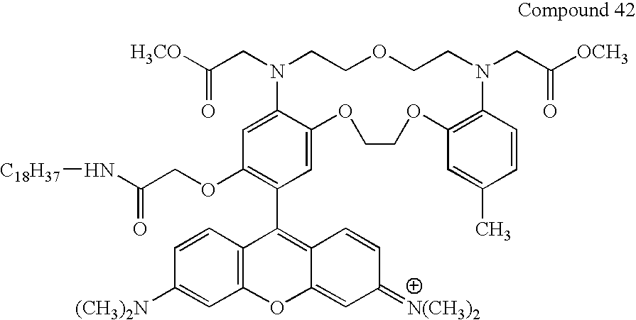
C(CN1CCOCCN(CC([OCH3])=O)C2=C(C=C(C)C=C2)OCCOC2=CC(C3=C4C(=CC(=[N(CH3)2])C=C4)OC4=C3C=CC([(CH3)2N])=C4)=C(OCC(=O)N[C18H37])C=C12)([H3CO])=O
